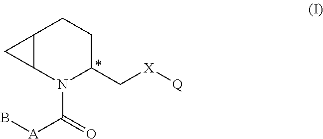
C12C(N(C([A]B)=O)C(C[X][Q])CC1)C2
